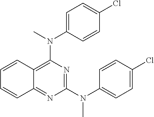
C1(N(C2=CC=C(Cl)C=C2)C)=NC(N(C)C2=CC=C(Cl)C=C2)=C2C(=N1)C=CC=C2
